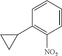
C1=CC=CC([NO2])=C1C1CC1
